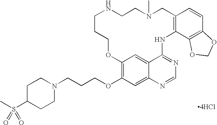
C12=C(OCCCN3CCC(S(C)(=O)=O)CC3)C=C3C(=C1)C(=NC=N3)NC1=C(CN(C)CCNCCCO2)C=CC2=C1OCO2.[4HCl]
